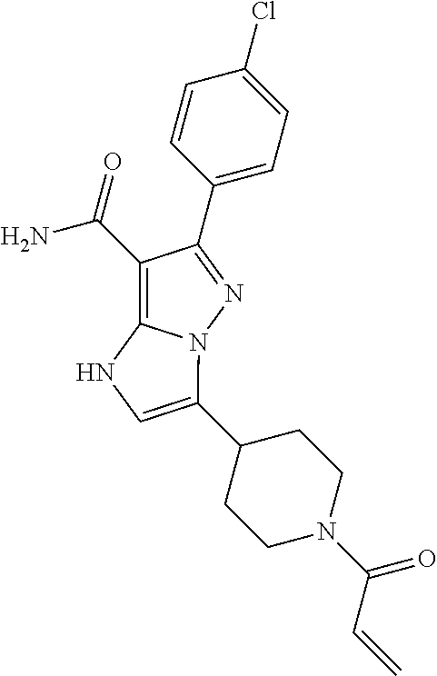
C1(C(=O)N)=C2N(N=C1C1=CC=C(Cl)C=C1)C(C1CCN(C(C=C)=O)CC1)=CN2
